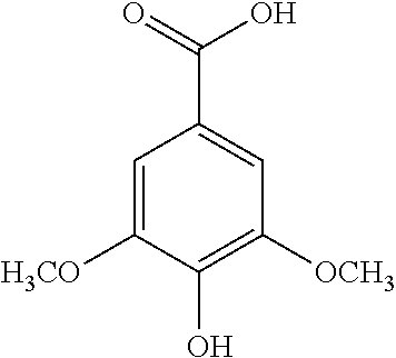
C1=C([H3CO])C(O)=C([OCH3])C=C1C(=O)O
